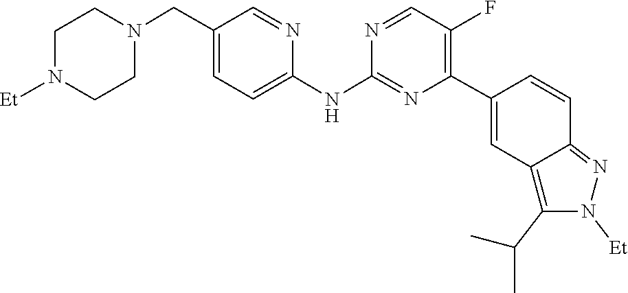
C1CN([Et])CCN1CC1=CC=C(NC2=NC(C3=CC4=C(C(C)C)N([Et])N=C4C=C3)=C(F)C=N2)N=C1
